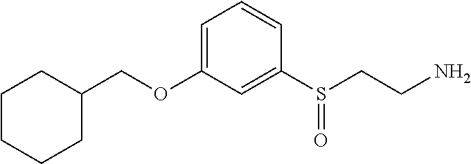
O(C1=CC=CC(S(CCN)=O)=C1)CC1CCCCC1
